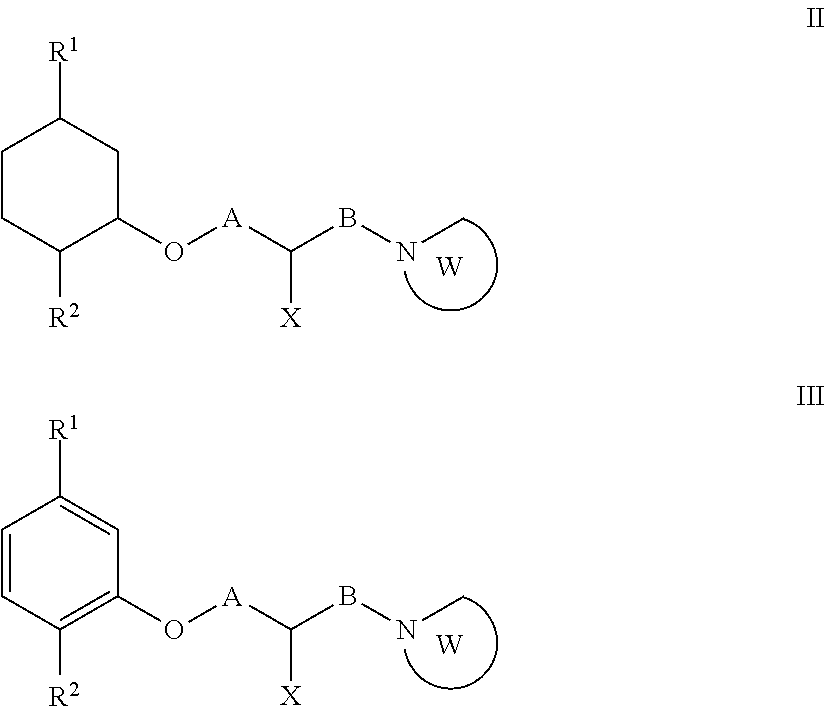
C1CC([R2])C(O[A]C(BNC)[X])CC1[R1].[W].C1=CC([R2])=C(O[A]C(BNC)[X])C=C1[R1].[W]
